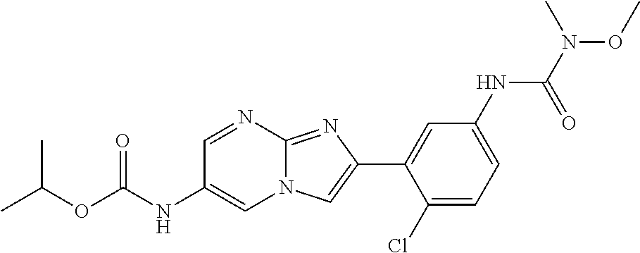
C1=NC2=NC(C3=CC(NC(N(OC)C)=O)=CC=C3Cl)=CN2C=C1NC(OC(C)C)=O
